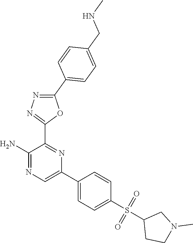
C1(N)=NC=C(C2=CC=C(S(C3CCN(C)C3)(=O)=O)C=C2)N=C1C1=NN=C(C2=CC=C(CNC)C=C2)O1
